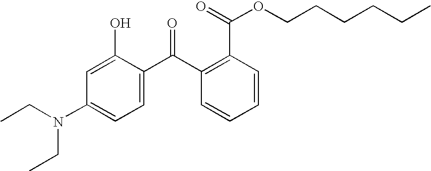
C1(N(CC)CC)=CC=C(C(C2=C(C(=O)OCCCCCC)C=CC=C2)=O)C(O)=C1
